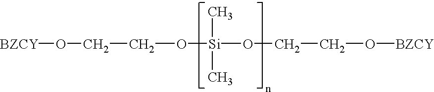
[BZCY]OCCO[Si](OCCO[BZCY])(C)C
